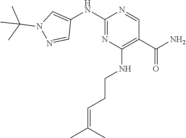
C1(C(N)=O)=C(NCCC=C(C)C)N=C(NC2=CN(C(C)(C)C)N=C2)N=C1
